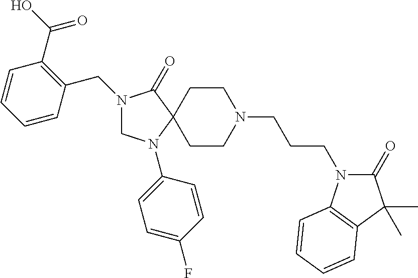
N1(CC2=C(C(=O)O)C=CC=C2)CN(C2=CC=C(F)C=C2)C2(C1=O)CCN(CCCN1C(=O)C(C)(C)C3=C1C=CC=C3)CC2
